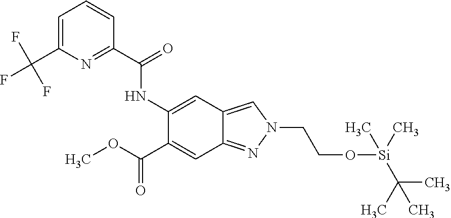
C1=C(C(F)(F)F)N=C(C(NC2=CC3=CN(CCO[Si](C(C)(C)C)(C)C)N=C3C=C2C(=O)OC)=O)C=C1
